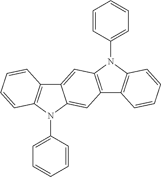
C12=CC3=C(C=C1N(C1=CC=CC=C1)C1=C2C=CC=C1)C1=C(N3C2=CC=CC=C2)C=CC=C1
